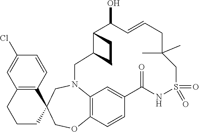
C12=C3C=CC(=C1)C(=O)NS(=O)(=O)CC(C)(C)CC=CC(O)C1C(CN2CC2(CO3)C3=C(CCC2)C=C(Cl)C=C3)CC1
